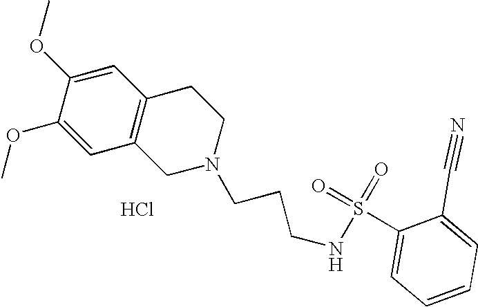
Cl.C1=C(OC)C(OC)=CC2=C1CCN(CCCNS(=O)(=O)C1=CC=CC=C1C#N)C2
